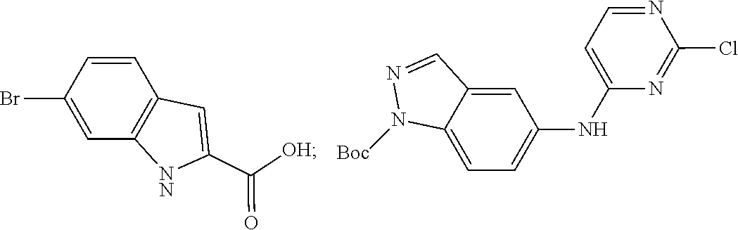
C12=C(C=CC(Br)=C1)C=C(C(=O)[OH])[NN]2.N1=CC2=CC(NC3=CC=NC(Cl)=N3)=CC=C2N1[Boc]
